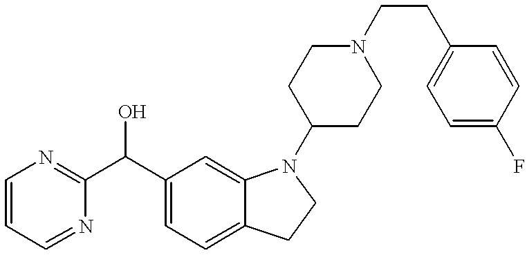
C1=CC=NC(C(O)C2=CC=C3C(=C2)N(C2CCN(CCC4=CC=C(F)C=C4)CC2)CC3)=N1
